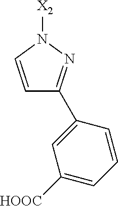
[X2]N1C=CC(C2=CC([HOOC])=CC=C2)=N1
